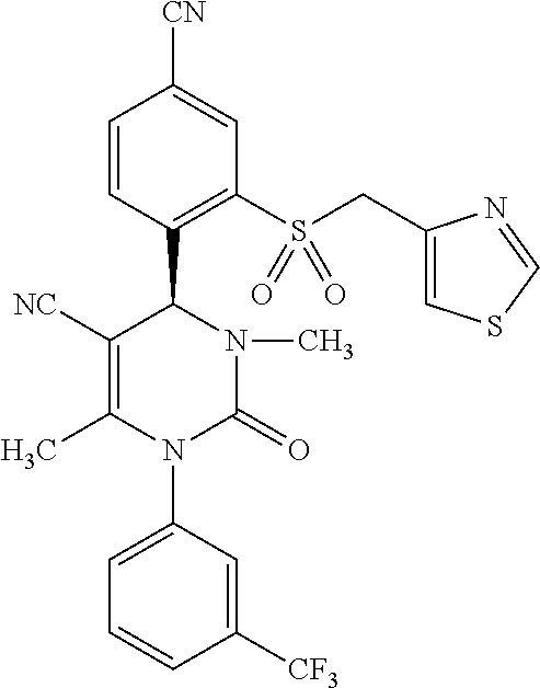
C1=CC(C2C([NC])=C(C)N(C3=CC=CC([CF3])=C3)C(=O)N2C)=C(S(CC2=CSC=N2)(=O)=O)C=C1[CN]
